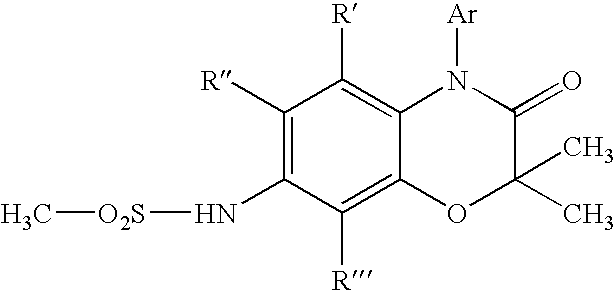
C[O2S]NC1=C([R])C([R])=C2C(=C1[R])OC(C)(C)C(=O)N2[Ar]
